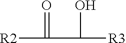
[R2]C(C([R3])O)=O
